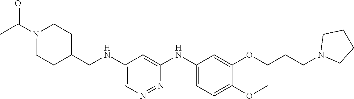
C1(NCC2CCN(C(C)=O)CC2)=CN=NC(NC2=CC=C(OC)C(OCCCN3CCCC3)=C2)=C1
